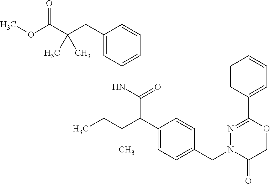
C1=CC(C2=NN(CC3=CC=C(C(C(NC4=CC=CC(CC(C(OC)=O)(C)C)=C4)=O)C(C)CC)C=C3)C(=O)CO2)=CC=C1
